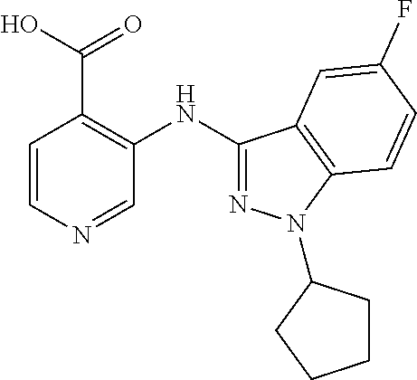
C1=CN=CC(NC2=NN(C3CCCC3)C3=C2C=C(F)C=C3)=C1C(O)=O
